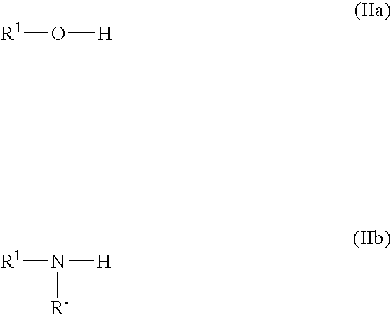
[R1]O[H].[R1]N([R-])[H]
